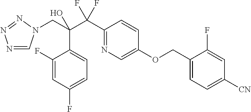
N1=CN(CC(C(C2=NC=C(OCC3=CC=C([CN])C=C3F)C=C2)(F)F)(O)C2=CC=C(F)C=C2F)N=N1
